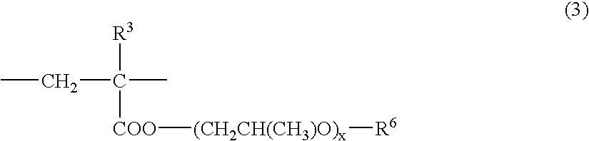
[R3]C(C)(CC)[COO][(CH2CH(CH3)O)x][R6]
